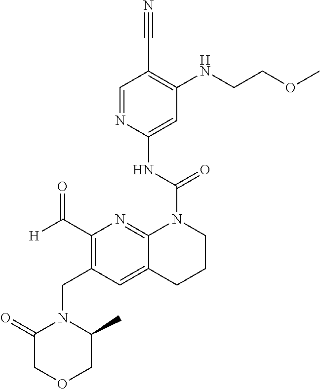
C1=NC(NC(=O)N2C3=NC(C([H])=O)=C(CN4C(=O)COCC4C)C=C3CCC2)=CC(NCCOC)=C1C#N
